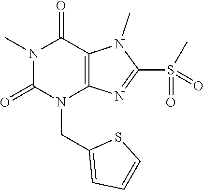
N1(C)C(=O)N(CC2=CC=CS2)C2=C(C1=O)N(C)C(S(=O)(C)=O)=N2
